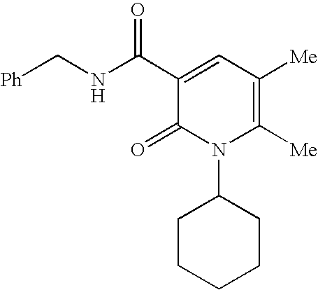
C1=C(C(NC[Ph])=O)C(=O)N(C2CCCCC2)C([Me])=C1[Me]
